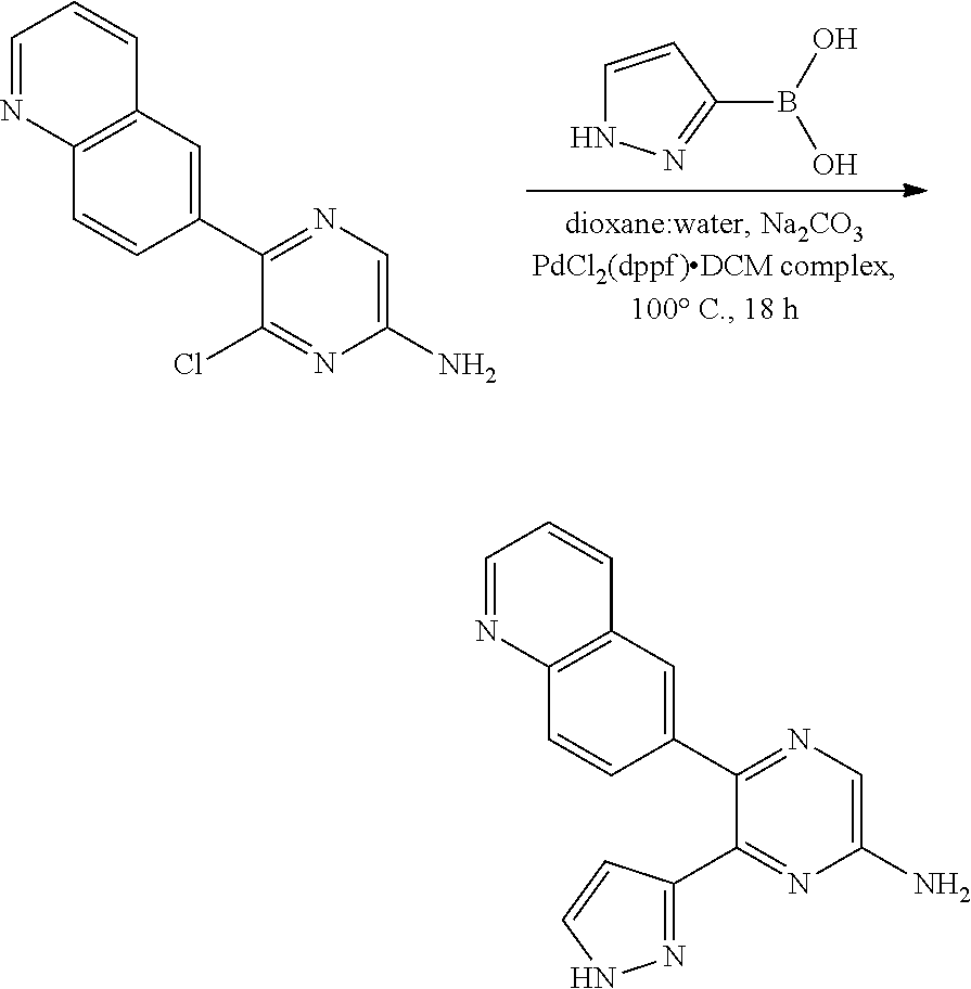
C1(C2=NC=C(N)N=C2C2=NNC=C2)=CC2=C(C=C1)N=CC=C2.C1=CC(B(O)O)=NN1.C1(C2=NC=C(N)N=C2Cl)=CC2=C(C=C1)N=CC=C2
